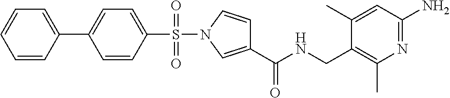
N1=C(N)C=C(C)C(CNC(C2=CN(S(=O)(=O)C3=CC=C(C4=CC=CC=C4)C=C3)C=C2)=O)=C1C
